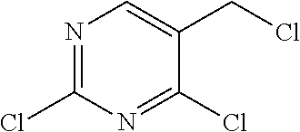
N1=C(Cl)N=C(Cl)C(CCl)=C1
